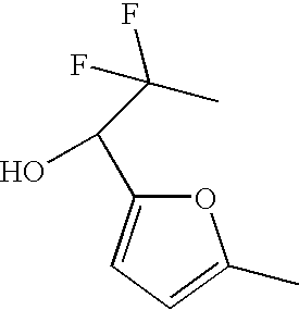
C(C(O)C1=CC=C(C)O1)(C)(F)F
